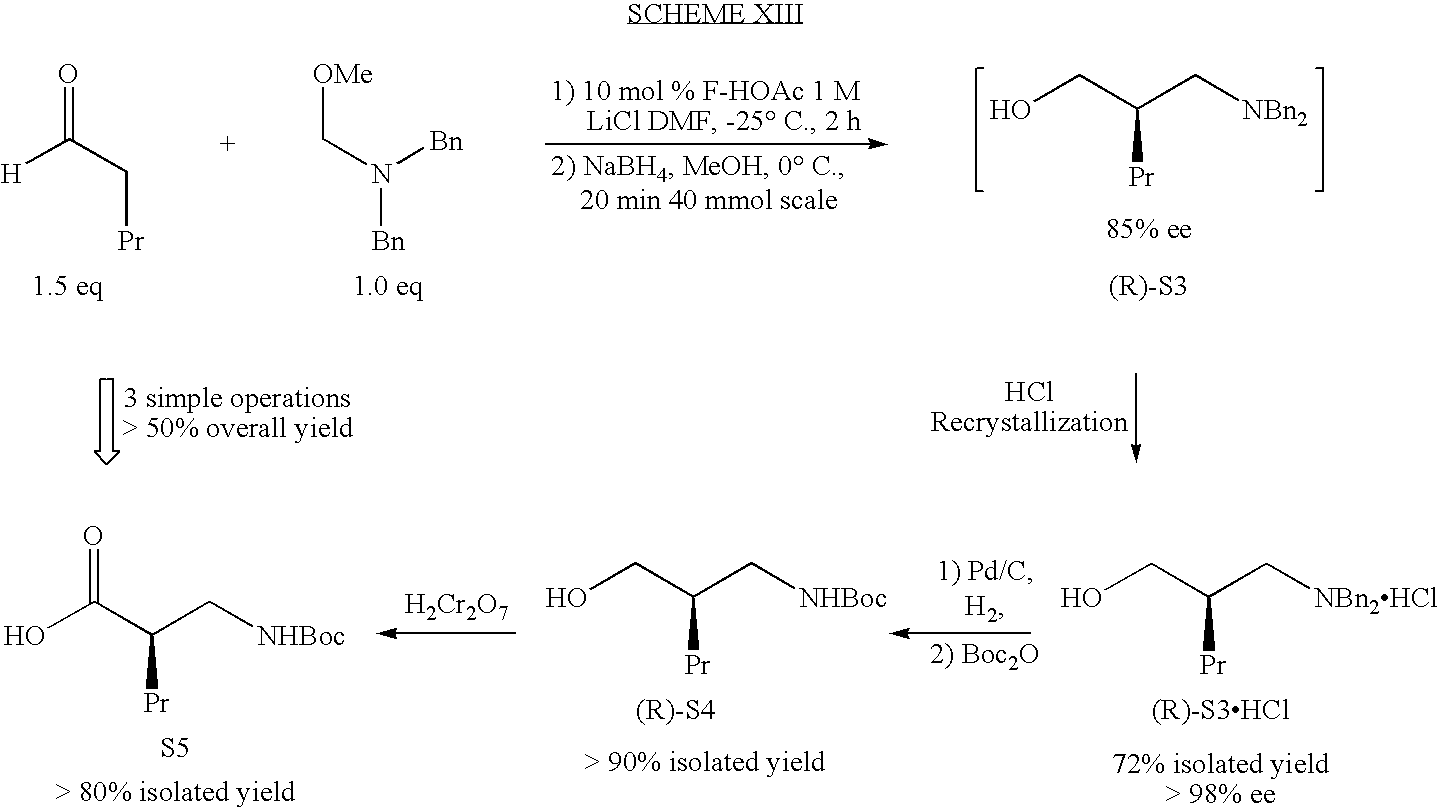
O=C([H])C[Pr].OCC(C[NBn2])[Pr].[OMe]CN([Bn])[Bn].OCC(C[NBn2HCl])[Pr].OCC(C[NHBoc])[Pr].OC(C(C[NHBoc])[Pr])=O.[S5].[H2Cr2O7]
